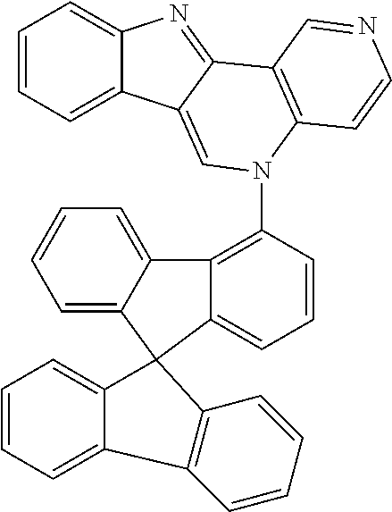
C1=CC=C2C(=C1)N=C1C2=CN(C2=C3C(=CC=C2)C2(C4=CC=CC=C34)C3=CC=CC=C3C3=C2C=CC=C3)C2=C1C=NC=C2
